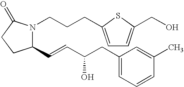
N1(CCCC2=CC=C(CO)S2)C(C=CC(CC2=CC=CC(C)=C2)O)CCC1=O
